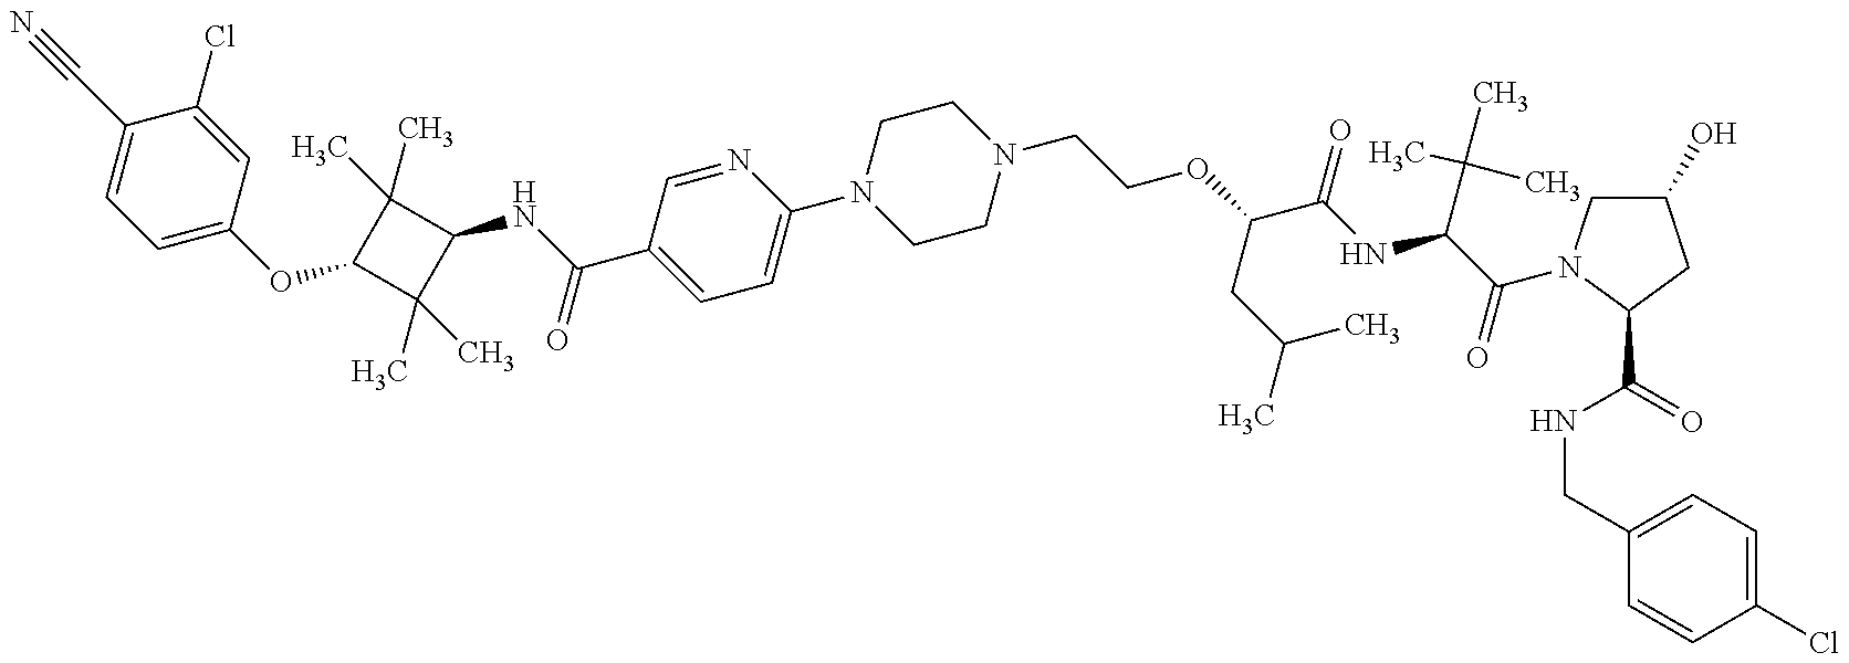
C1=C(OC2C(C)(C)C(NC(=O)C3=CC=C(N4CCN(CCOC(CC(C)C)C(NC(C(C)(C)C)C(=O)N5CC(O)CC5C(=O)NCC5=CC=C(Cl)C=C5)=O)CC4)N=C3)C2(C)C)C=C(Cl)C(C#N)=C1
